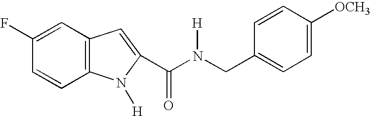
C1(F)=CC2=C(C=C1)N([H])C(C(N(CC1=CC=C([OCH3])C=C1)[H])=O)=C2
